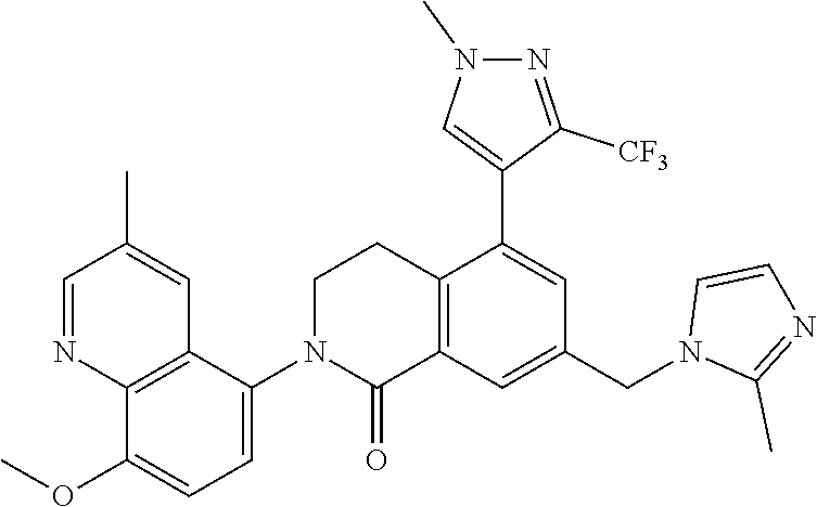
C12=C(C=C(CN3C(C)=NC=C3)C=C1C1=CN(C)N=C1[CF3])C(=O)N(C1=CC=C(OC)C3=C1C=C(C)C=N3)CC2
